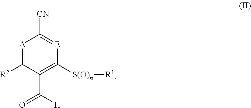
[A]1=C([R2])C(C(=O)[H])=C([S(O)n][R1])[E]=C1[CN]
